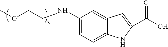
C1(NCCOC)=CC=C2C(=C1)C=C(C(O)=O)N2
